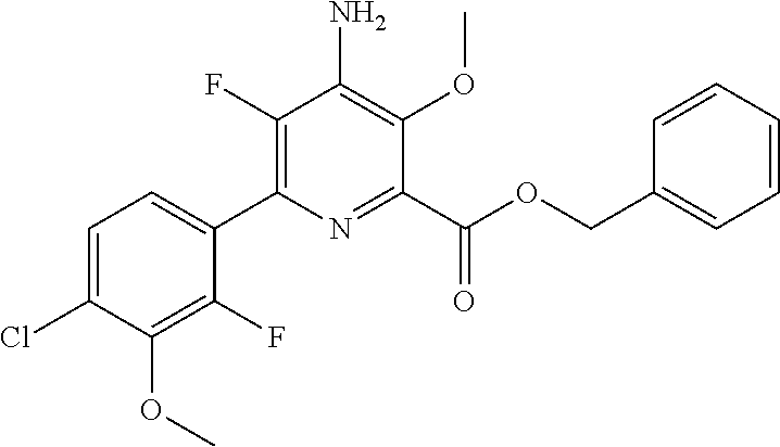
C1=C(Cl)C(OC)=C(F)C(C2=C(F)C(N)=C(OC)C(C(OCC3=CC=CC=C3)=O)=N2)=C1
